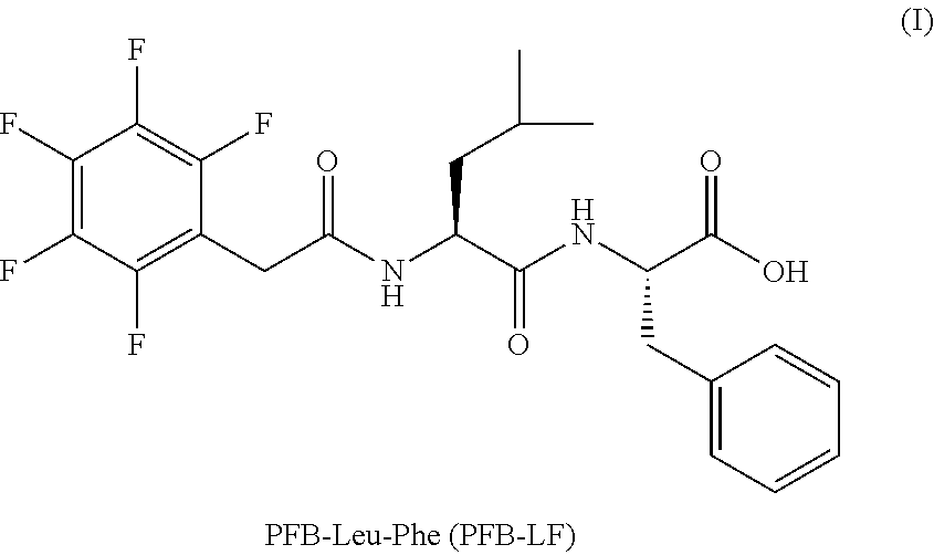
C1(CC(NC(C(NC(C(O)=O)CC2=CC=CC=C2)=O)CC(C)C)=O)=C(F)C(F)=C(F)C(F)=C1F
